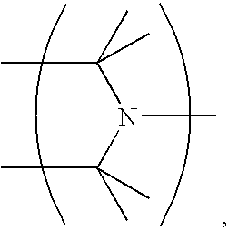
CC(N(C(C)(C)C)C)(C)C
